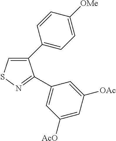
C1(C2=CC=C([OMe])C=C2)=CSN=C1C1=CC([AcO])=CC([OAc])=C1
